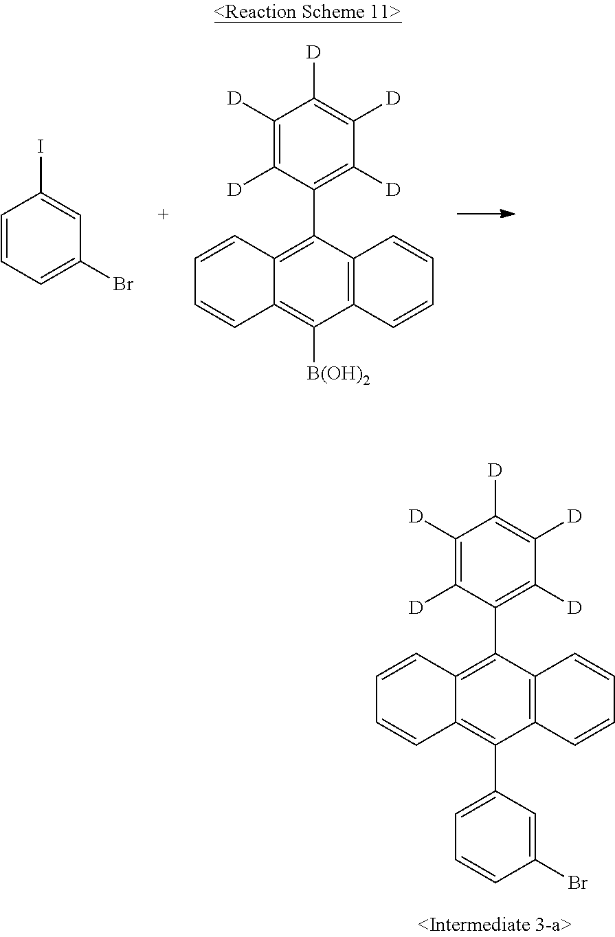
C1=CC=C(Br)C=C1I.C1([D])=C([D])C(C2=C3C(=C([B(OH)2])C4=C2C=CC=C4)C=CC=C3)=C([D])C([D])=C1[D].C1([D])=C([D])C(C2=C3C(=C(C4=CC=CC(Br)=C4)C4=C2C=CC=C4)C=CC=C3)=C([D])C([D])=C1[D]
